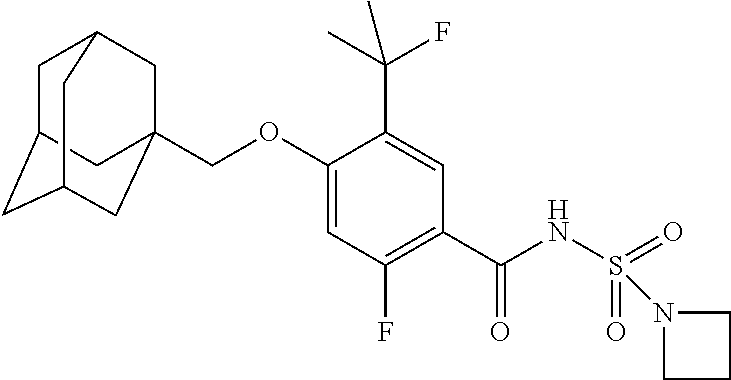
C1C2CC3CC(COC4=CC(F)=C(C(=O)NS(=O)(=O)N5CCC5)C=C4C(C)(F)C)(CC1C3)C2
